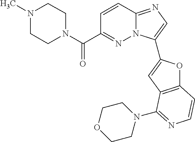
C1=CC2=NC=C(C3=CC4=C(O3)C=CN=C4N3CCOCC3)N2N=C1C(N1CCN(C)CC1)=O
